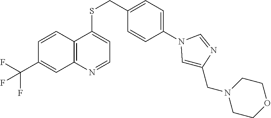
C12=C(N=CC=C1SCC1=CC=C(N3C=C(CN4CCOCC4)N=C3)C=C1)C=C(C(F)(F)F)C=C2
